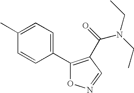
C1(C2=CC=C(C)C=C2)=C(C(N(CC)CC)=O)C=NO1
